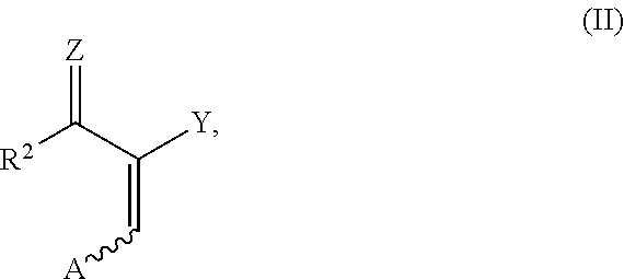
[R2]C(C([Y])=C[A])=[Z]
